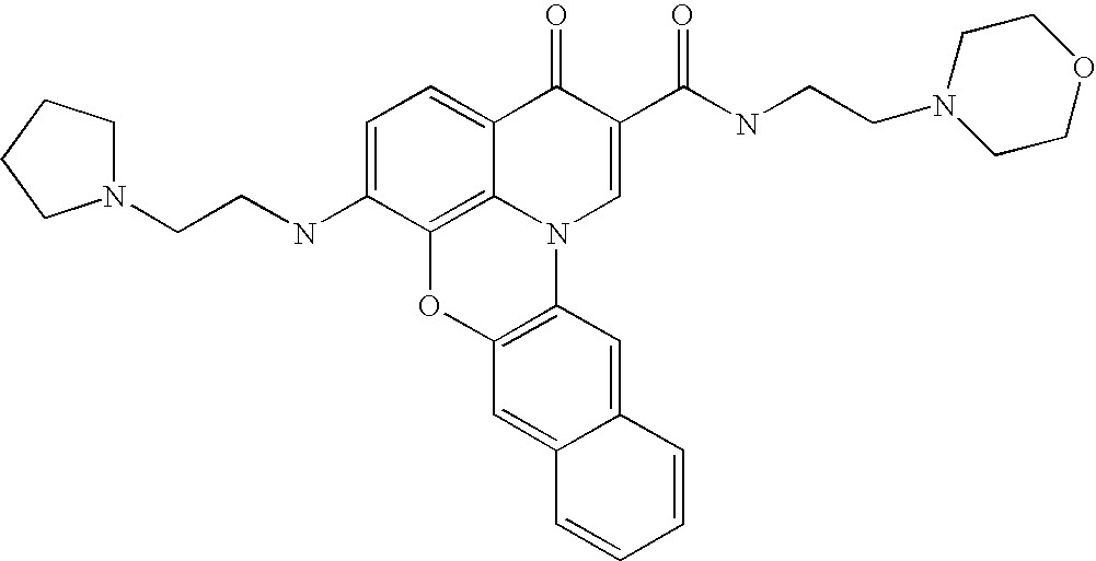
C1=C(NCCN2CCCC2)C2=C3C(=C1)C(=O)C(C(=O)NCCN1CCOCC1)=CN3C1=C(O2)C=C2C(=C1)C=CC=C2
